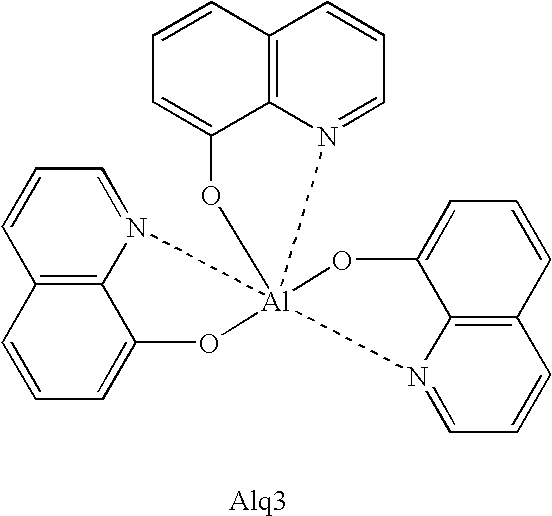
C12=C3N(=CC=C1)[Al]14(N5=CC=CC6=C5C(=CC=C6)O1)(OC3=CC=C2)N1=CC=CC2=C1C(=CC=C2)O4
